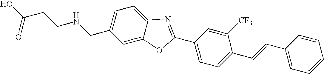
OC(CCNCC1=CC=C2C(=C1)OC(C1=CC=C(C=CC3=CC=CC=C3)C([CF3])=C1)=N2)=O
